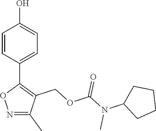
C1=CC(C2=C(COC(N(C3CCCC3)C)=O)C(C)=NO2)=CC=C1O
